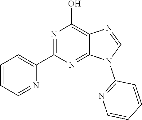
C1(C2=CC=CC=N2)=NC(O)=C2C(=N1)N(C1=NC=CC=C1)C=N2
